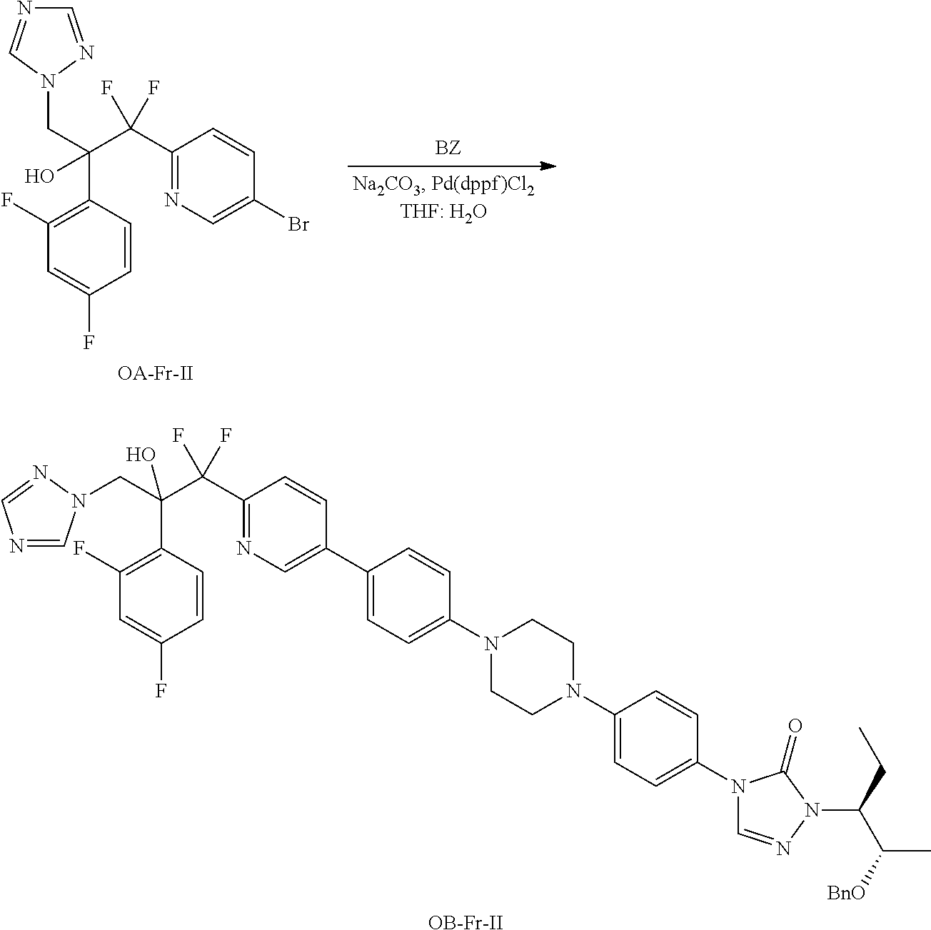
C1=NN(CC(C2=C(F)C=C(F)C=C2)(C(C2=NC=C(Br)C=C2)(F)F)O)C=N1.[OA-Fr-II].C(C(C1=C(F)C=C(F)C=C1)(C(C1=NC=C(C2=CC=C(N3CCN(C4=CC=C(N5C=NN(C(CC)C([BnO])C)C5=O)C=C4)CC3)C=C2)C=C1)(F)F)O)N1C=NC=N1.[OB-Fr-II]
